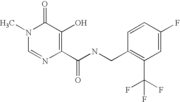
N1(C)C=NC(C(NCC2=C(C(F)(F)F)C=C(F)C=C2)=O)=C(O)C1=O
